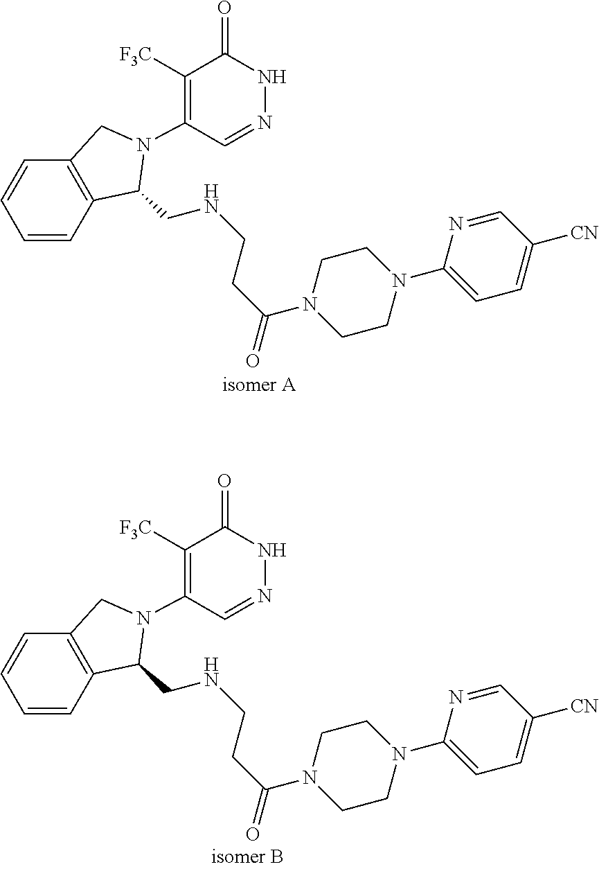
C1([F3C])=C(N2C(CNCCC(=O)N3CCN(C4=CC=C([CN])C=N4)CC3)C3=C(C2)C=CC=C3)C=NNC1=O.C1([F3C])=C(N2C(CNCCC(=O)N3CCN(C4=CC=C([CN])C=N4)CC3)C3=C(C2)C=CC=C3)C=NNC1=O
